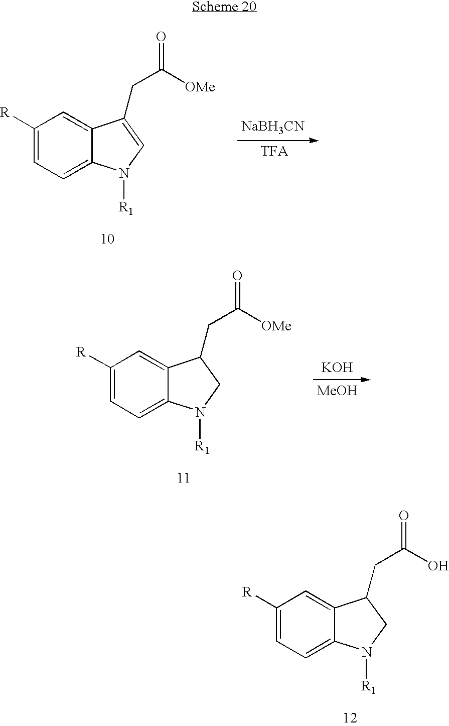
C1([R])=CC=C2C(=C1)C(CC([OMe])=O)=CN2[R1].[NaBH3CN].C1([R])=CC=C2C(=C1)C(CC([OMe])=O)CN2[R1].[KOH].[MeOH].C1([R])=CC=C2C(=C1)C(CC(O)=O)CN2[R1]
